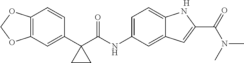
C1(C2(C(NC3=CC=C4C(=C3)C=C(C(=O)N(C)C)N4)=O)CC2)=CC2=C(C=C1)OCO2.[H]
